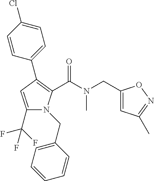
C1(C2=C(C(N(CC3=CC(C)=NO3)C)=O)N(CC3=CC=CC=C3)C(C(F)(F)F)=C2)=CC=C(Cl)C=C1
